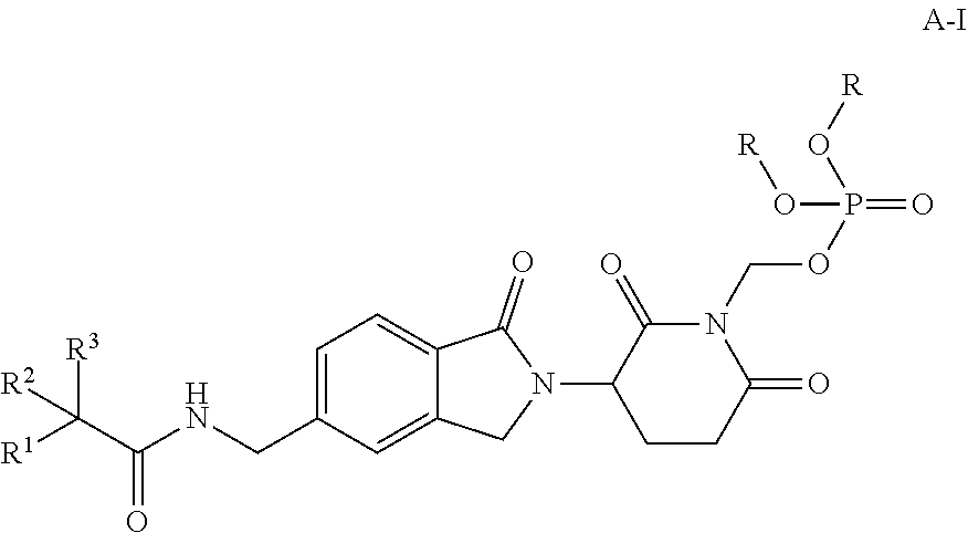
C1=C(CNC(C([R1])([R3])[R2])=O)C=C2C(=C1)C(=O)N(C1CCC(=O)N(COP(=O)(O[R])O[R])C1=O)C2
